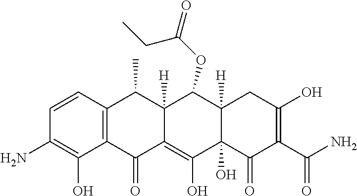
C1=CC2=C(C(O)=C1N)C(=O)C1=C(O)C3(O)C([H])(C(OC(=O)CC)C1([H])C2C)CC(O)=C(C(N)=O)C3=O
